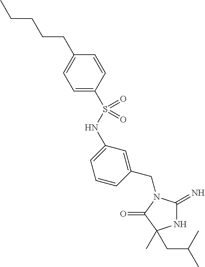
CCCCCC1=CC=C(S(NC2=CC=CC(CN3C(=N)NC(C)(CC(C)C)C3=O)=C2)(=O)=O)C=C1
